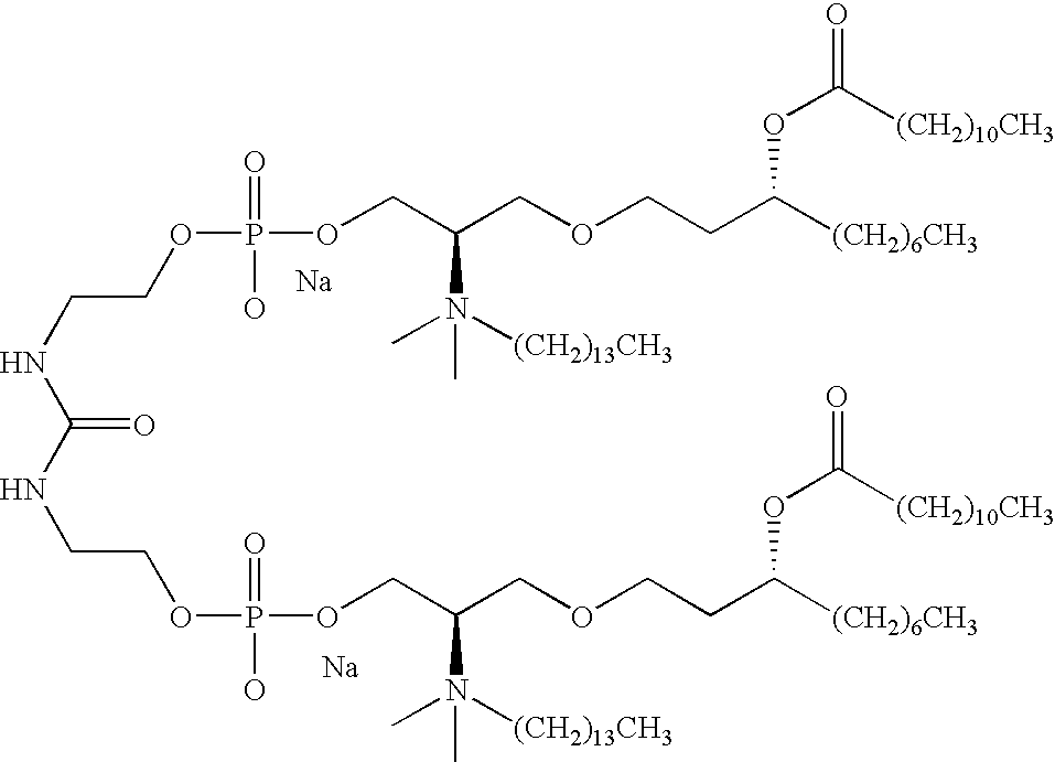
[Na].[Na].N(CCOP(OCC(COCCC([(CH2)6CH3])OC(=O)[(CH2)10CH3])N([(CH2)13CH3])(C)C)(=O)O)C(=O)NCCOP(O)(=O)OCC(COCCC([(CH2)6CH3])OC(=O)[(CH2)10CH3])N([(CH2)13CH3])(C)C
